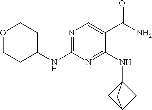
N1=C(NC2CCOCC2)N=C(NC23CC(C2)C3)C(C(N)=O)=C1
